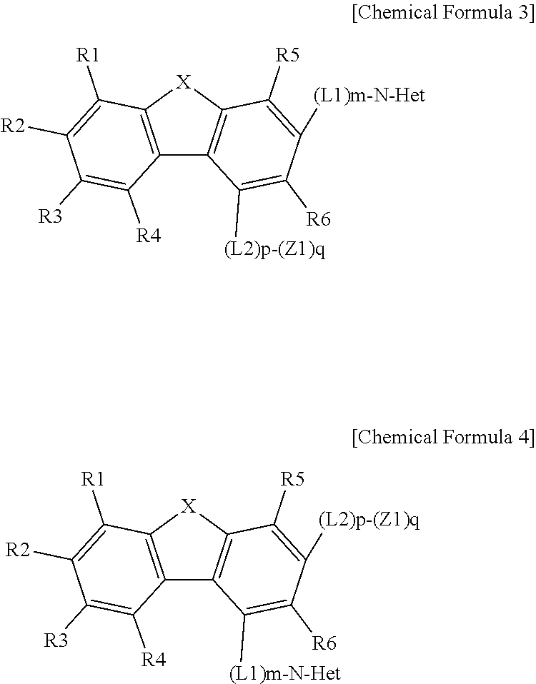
C12=C([X]C3=C1C([(L2)p-(Z1)q])=C([R6])C([(L1)m-N-Het])=C3[R5])C([R1])=C([R2])C([R3])=C2[R4].C12=C([X]C3=C1C([(L1)m-N-Het])=C([R6])C([(L2)p-(Z1)q])=C3[R5])C([R1])=C([R2])C([R3])=C2[R4]
